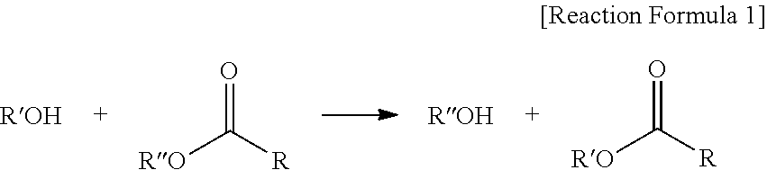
[RO]C([R])=O.[RO]C([R])=O
